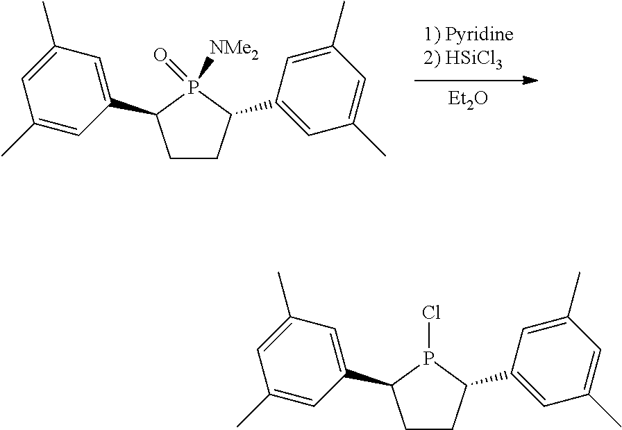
[Et2O].C1CC(C2=CC(C)=CC(C)=C2)P(=O)([NMe2])C1C1=CC(C)=CC(C)=C1.C1CC(C2=CC(C)=CC(C)=C2)P(Cl)C1C1=CC(C)=CC(C)=C1
